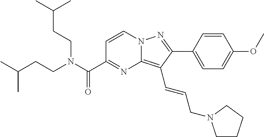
C1=CN2C(=C(C=CCN3CCCC3)C(C3=CC=C(OC)C=C3)=N2)N=C1C(N(CCC(C)C)CCC(C)C)=O
